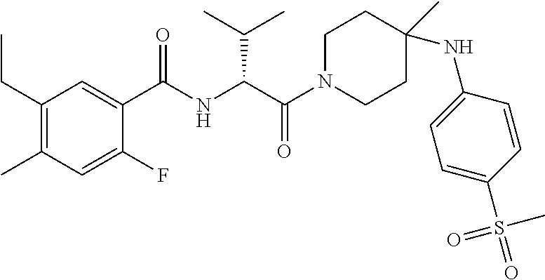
CCC1=C(C)C=C(F)C(C(NC(C(C)C)C(=O)N2CCC(NC3=CC=C(S(=O)(C)=O)C=C3)(C)CC2)=O)=C1
